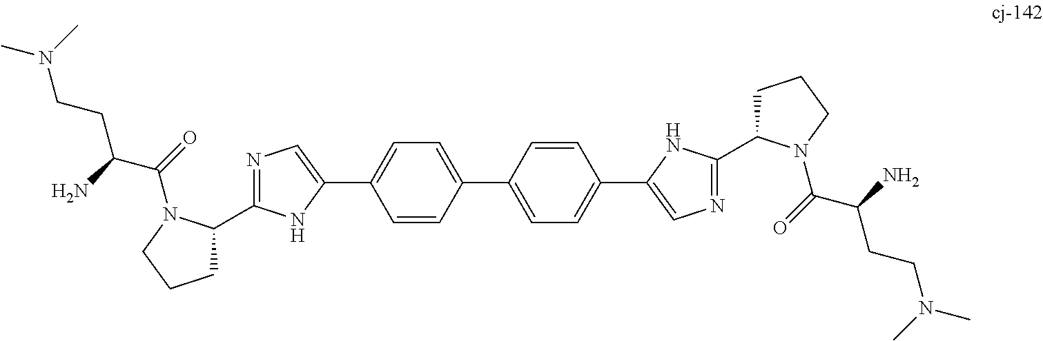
NC(CCN(C)C)C(=O)N1C(C2=NC=C(C3=CC=C(C4=CC=C(C5=CN=C(C6CCCN6C(=O)C(N)CCN(C)C)N5)C=C4)C=C3)N2)CCC1
